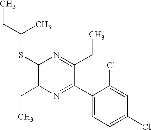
C1(SC(CC)C)=C(CC)N=C(C2=CC=C(Cl)C=C2Cl)C(CC)=N1
